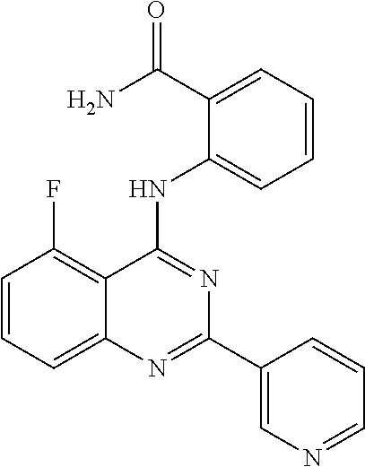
C1=CC=C2C(=C1F)C(NC1=CC=CC=C1C(N)=O)=NC(C1=CN=CC=C1)=N2
